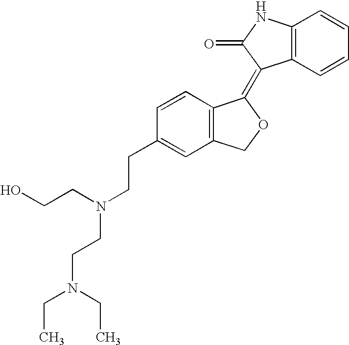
C12=C(C=CC=C1)C(=C1C3=C(CO1)C=C(CCN(CCO)CCN(CC)CC)C=C3)C(=O)N2
